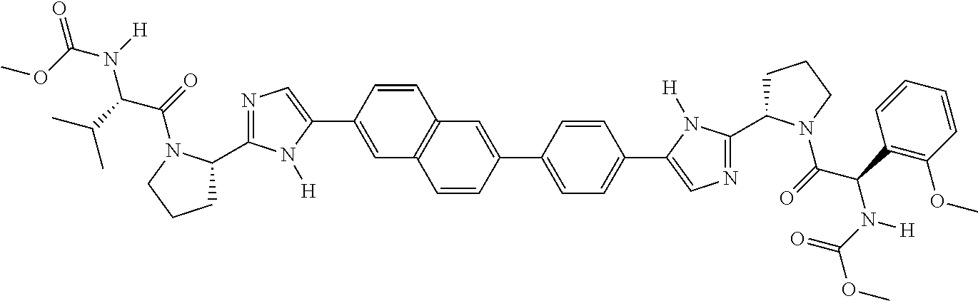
C1(C2=CN=C(C3CCCN3C(C(N(C(=O)OC)[H])C(C)C)=O)N2[H])=CC2=C(C=C1)C=C(C1=CC=C(C3=CN=C(C4CCCN4C(C(C4=C(OC)C=CC=C4)N([H])C(OC)=O)=O)N3[H])C=C1)C=C2
